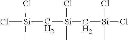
[Si](C[Si](C[Si](Cl)(Cl)C)(Cl)C)(Cl)(Cl)C
